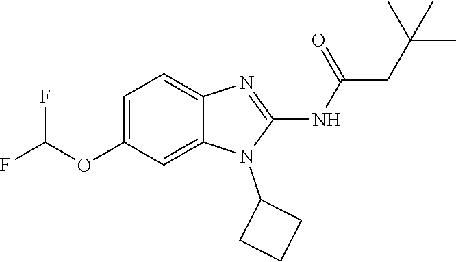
C1=C(OC(F)F)C=C2C(=C1)N=C(NC(=O)CC(C)(C)C)N2C1CCC1
